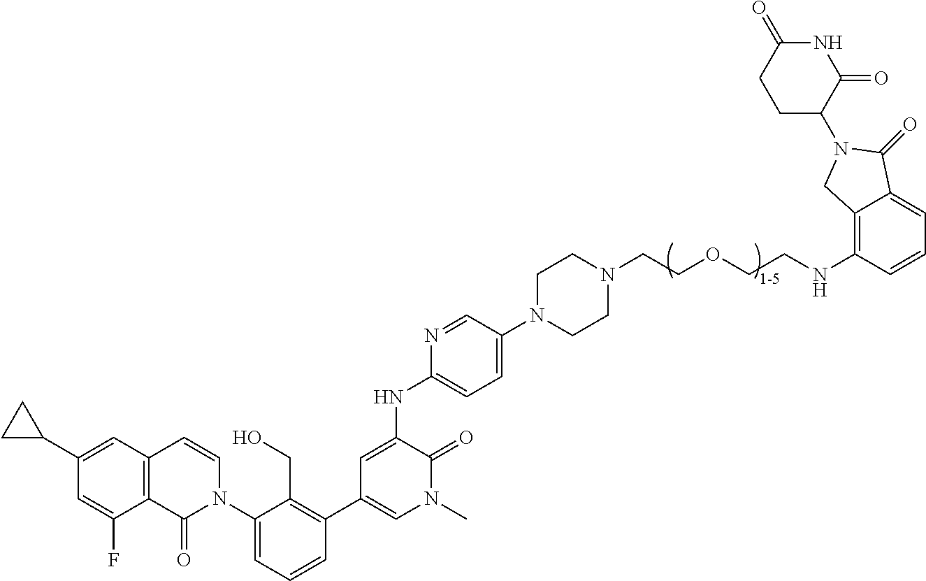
C12=C(C=C(C3CC3)C=C1F)C=CN(C1=CC=CC(C3=CN(C)C(=O)C(NC4=CC=C(N5CCN(CCOCCNC6=C7C(=CC=C6)C(=O)N(C6C(=O)NC(=O)CC6)C7)CC5)C=N4)=C3)=C1CO)C2=O
